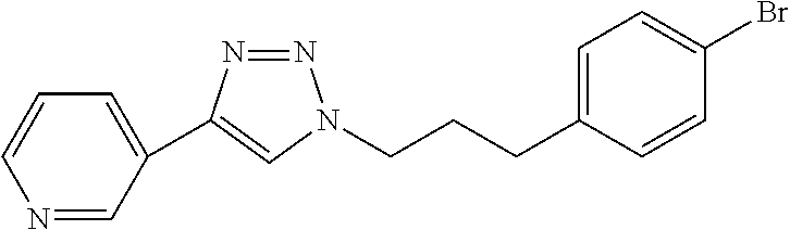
C1(C2=CN(CCCC3=CC=C(Br)C=C3)N=N2)=CC=CN=C1
